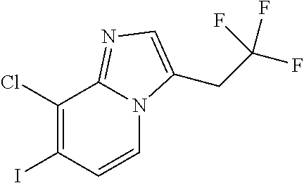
C1(Cl)=C(I)C=CN2C1=NC=C2CC(F)(F)F
